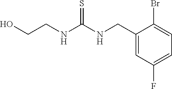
C1(CNC(NCCO)=S)=CC(F)=CC=C1Br
